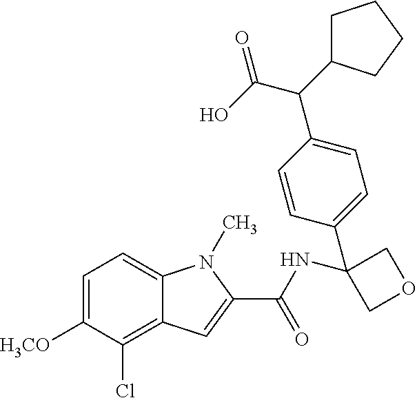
C1=C([H3CO])C(Cl)=C2C(=C1)N(C)C(C(NC1(C3=CC=C(C(C(O)=O)C4CCCC4)C=C3)COC1)=O)=C2
